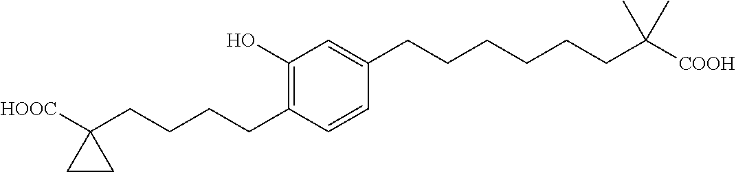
C1(O)=C(CCCCC2([HOOC])CC2)C=CC(CCCCCCC([COOH])(C)C)=C1
